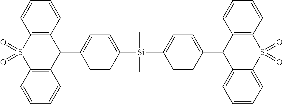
C1=C(C2C3=C(S(=O)(=O)C4=C2C=CC=C4)C=CC=C3)C=CC([Si](C2=CC=C(C3C4=CC=CC=C4S(=O)(=O)C4=C3C=CC=C4)C=C2)(C)C)=C1
